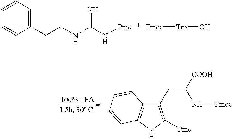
C1=CC=C(CCNC(N[Pmc])=N)C=C1.[Fmoc][Trp]O.C1(CC([COOH])N[Fmoc])=C([Pmc])NC2=C1C=CC=C2
